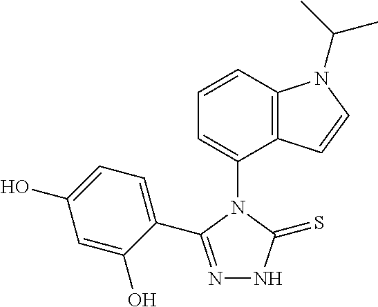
C1=CC2=C(C(N3C(C4=CC=C(O)C=C4O)=NNC3=S)=C1)C=CN2C(C)C
